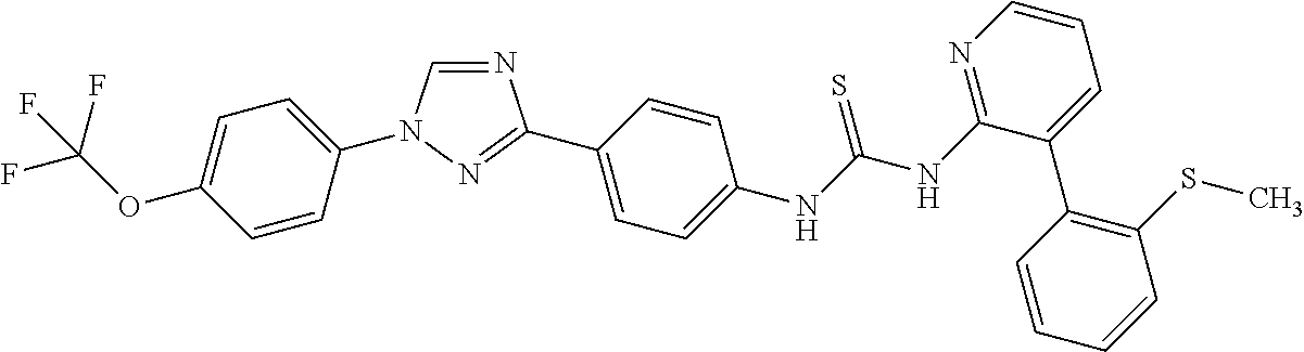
C1=C(OC(F)(F)F)C=CC(N2C=NC(C3=CC=C(NC(NC4=NC=CC=C4C4=C(SC)C=CC=C4)=S)C=C3)=N2)=C1
